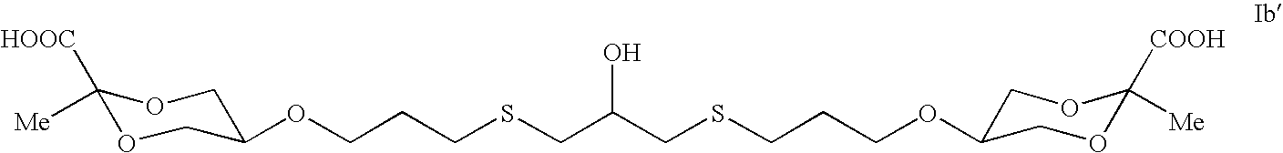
C1([Me])([HOOC])OCC(OCCCSCC(CSCCCOC2COC([Me])([COOH])OC2)O)CO1
